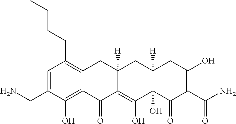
C1=C(CN)C(O)=C2C(=C1CCCC)CC1([H])C(=C(O)C3(O)C([H])(C1)CC(O)=C(C(N)=O)C3=O)C2=O
